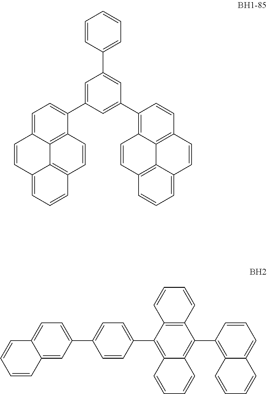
C1=CC2=CC=CC3=C2C2=C(C=C3)C(C3=CC(C4=CC=CC=C4)=CC(C4=C5C6=C(C=C4)C=CC4=CC=CC(=C64)C=C5)=C3)=CC=C12.C1=CC2=C(C=C1)C(C1=CC=C(C3=CC=C4C(=C3)C=CC=C4)C=C1)=C1C(=C2C2=C3C(=CC=C2)C=CC=C3)C=CC=C1
